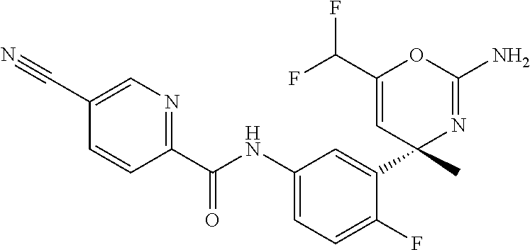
C1=C(C#N)C=CC(C(NC2=CC=C(F)C(C3(C)N=C(N)OC(C(F)F)=C3)=C2)=O)=N1
